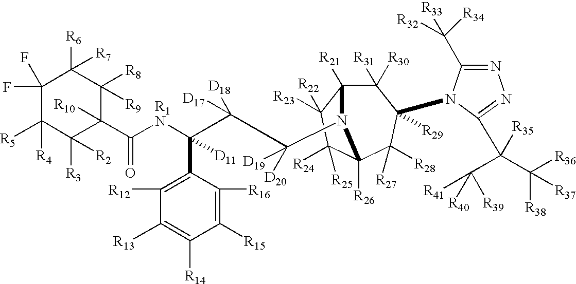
C1(F)(F)C([R5])([R4])C([R3])([R2])C([R10])(C([R1N]C(C(C([D20])([D19])N2C3([R21])C([R31])([R30])C([R29])(N4C(C([R32])([R33])[R34])=NN=C4C(C([R41])([R39])[R40])(C([R36])([R38])[R37])[R35])C([R27])([R28])C2([R26])C([R24])([R25])C3([R23])[R22])([D18])[D17])(C2=C([R12])C([R13])=C([R14])C([R15])=C2[R16])[D11])=O)C([R8])([R9])C1([R6])[R7]
